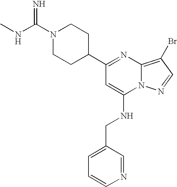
N1(C(NC)=N)CCC(C2=NC3=C(Br)C=NN3C(NCC3=CC=CN=C3)=C2)CC1
